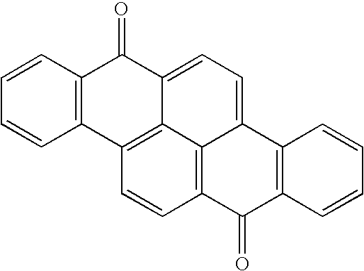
C1=CC=CC2=C1C(=O)C1=CC=C3C4=C(C=CC2=C14)C(=O)C1=C3C=CC=C1
